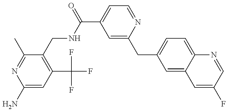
C1(N)=CC(C(F)(F)F)=C(CNC(C2=CC=NC(CC3=CC=C4C(=C3)C=C(F)C=N4)=C2)=O)C(C)=N1
